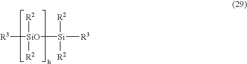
[R3][SiO]([Si]([R3])([R2])[R2])([R2])[R2]
